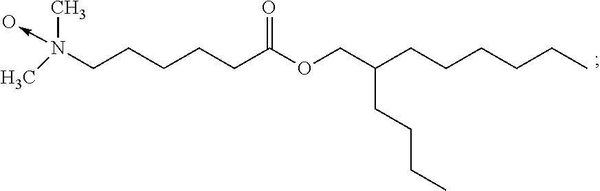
N(C)(C)(CCCCCC(OCC(CCCC)CCCCCC)=O)->O
